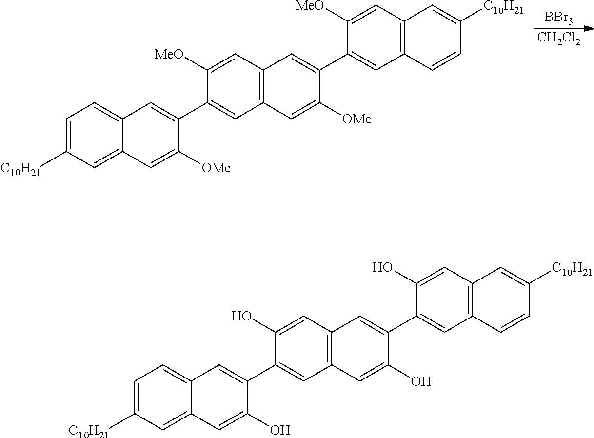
[BBr3].[CH2Cl2].C1=C([C10H21])C=C2C(=C1)C=C(C1=CC3=C(C=C1[MeO])C=C(C1=CC4=C(C=C1[MeO])C=C([C10H21])C=C4)C([OMe])=C3)C([OMe])=C2.C1=C([C10H21])C=C2C(=C1)C=C(C1=CC3=C(C=C1O)C=C(C1=CC4=C(C=C1O)C=C([C10H21])C=C4)C(O)=C3)C(O)=C2
